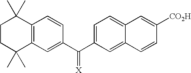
C1CC(C)(C)C2=C(C1(C)C)C=CC(C(C1=CC=C3C(=C1)C=CC([CO2H])=C3)=[X])=C2
